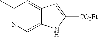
C1(C)=NC=C2C(=C1)C=C([CO2Et])N2
